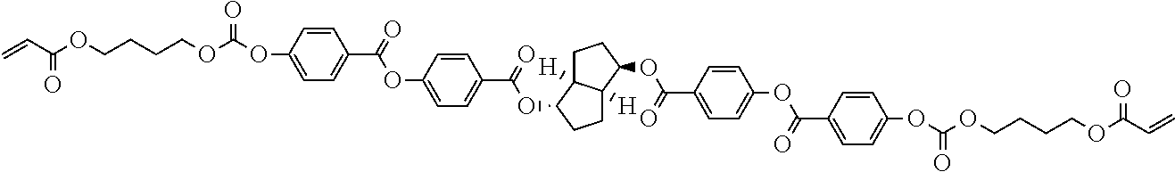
C=CC(OCCCCOC(OC1=CC=C(C(OC2=CC=C(C(OC3C4([H])C([H])(CC3)C(OC(=O)C3=CC=C(OC(C5=CC=C(OC(OCCCCOC(C=C)=O)=O)C=C5)=O)C=C3)CC4)=O)C=C2)=O)C=C1)=O)=O
